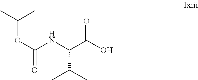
C(OC(=O)NC(C(O)=O)C(C)C)(C)C
